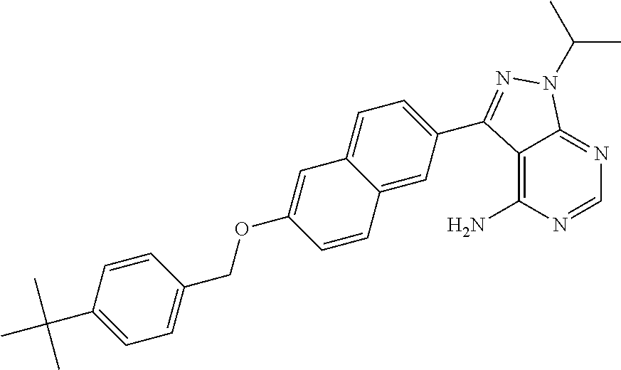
C1=NC(N)=C2C(=N1)N(C(C)C)N=C2C1=CC=C2C(=C1)C=CC(OCC1=CC=C(C(C)(C)C)C=C1)=C2
